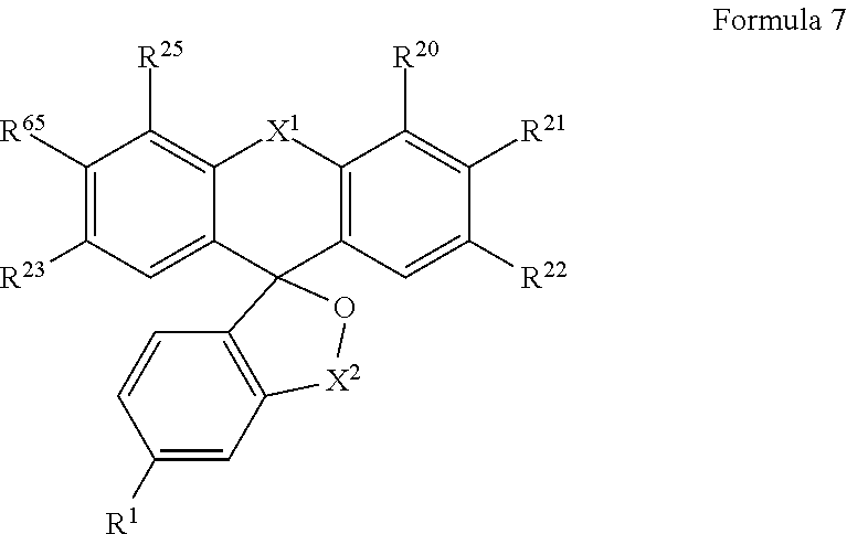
C1([R65])=C([R23])C=C2C(=C1[R25])[X1]C1=C(C=C([R22])C([R21])=C1[R20])C21C2=C(C=C([R1])C=C2)[X2]O1
